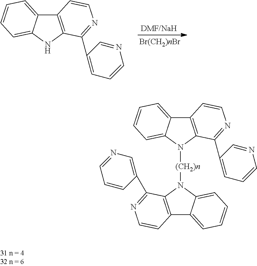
C12=C(NC3=CC=CC=C13)C(C1=CC=CN=C1)=NC=C2.C12=C(N([(CH2)n]N3C4=CC=CC=C4C4=C3C(C3=CN=CC=C3)=NC=C4)C3=CC=CC=C13)C(C1=CC=CN=C1)=NC=C2
